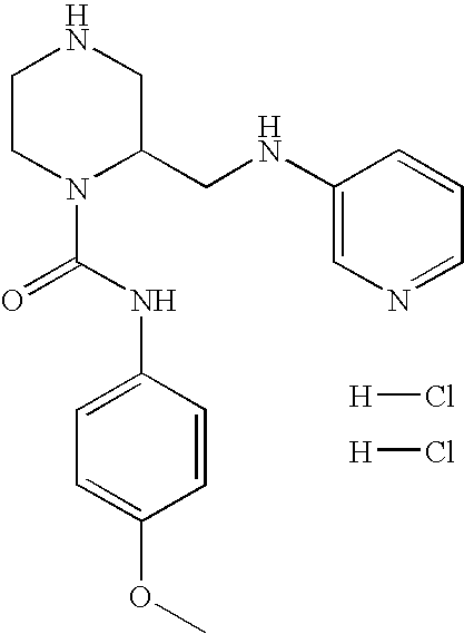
C1CN(C(=O)NC2=CC=C(OC)C=C2)C(CNC2=CN=CC=C2)CN1.[H]Cl.[H]Cl
